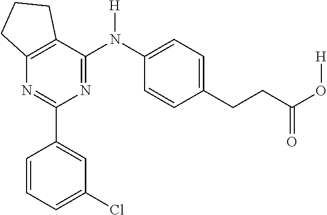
C1(C2=CC(Cl)=CC=C2)=NC2=C(C(N(C3=CC=C(CCC(O[H])=O)C=C3)[H])=N1)CCC2
